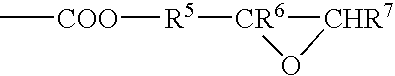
[COO]([R5][CR6]1O[CHR7]1)C
